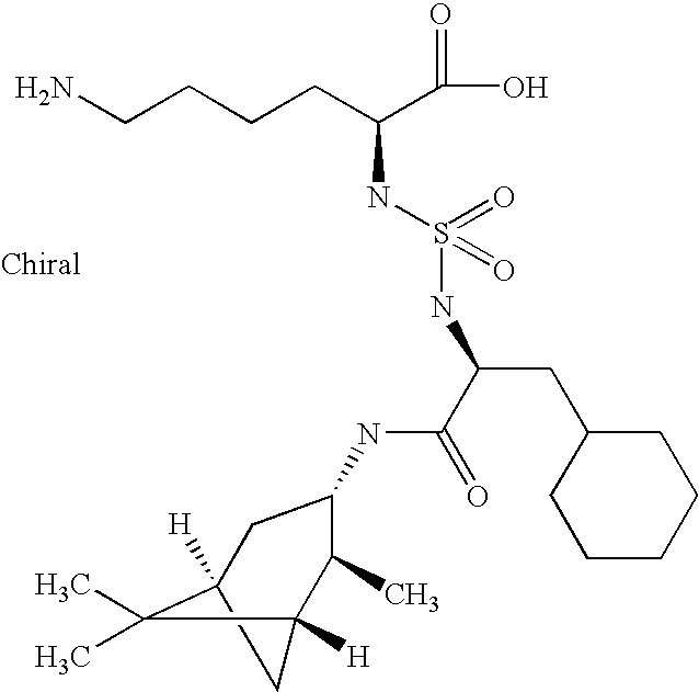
C1C2([H])C(C)(C)C1([H])C(C)C(NC(C(CC1CCCCC1)NS(=O)(=O)NC(C(=O)O)CCCCN)=O)C2
